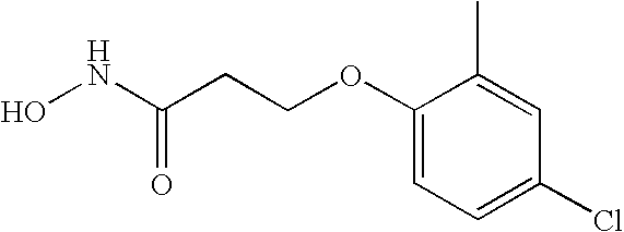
C1(OCCC(NO)=O)=CC=C(Cl)C=C1C
